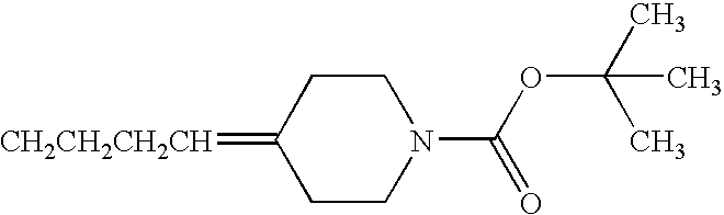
[CH2CH2CH2CH]=C1CCN(C(OC(C)(C)C)=O)CC1
